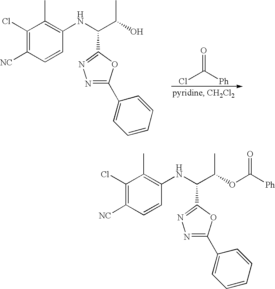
ClC([Ph])=O.C1(Cl)=C([NC])C=CC(NC(C(C)O)C2=NN=C(C3=CC=CC=C3)O2)=C1C.C1(Cl)=C([NC])C=CC(NC(C(C)OC([Ph])=O)C2=NN=C(C3=CC=CC=C3)O2)=C1C
